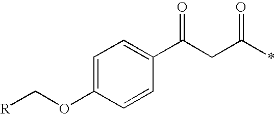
C(OC1=CC=C(C(CC(*)=O)=O)C=C1)[R]
